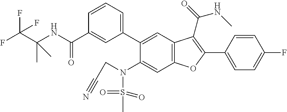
C1=CC(C2=C(C(=O)NC)C3=C(C=C(N(CC#N)S(=O)(=O)C)C(C4=CC=CC(C(NC(C(F)(F)F)(C)C)=O)=C4)=C3)O2)=CC=C1F
